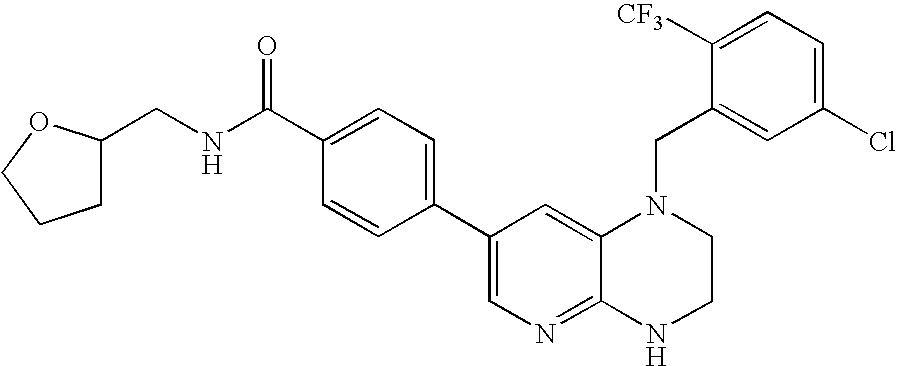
N(C(C1=CC=C(C2=CN=C3C(=C2)N(CC2=CC(Cl)=CC=C2[CF3])CCN3)C=C1)=O)CC1CCCO1
